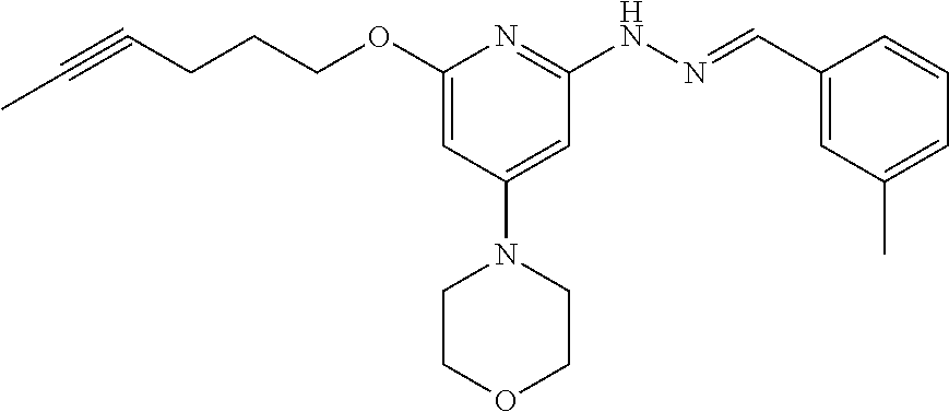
C(C#CC)CCOC1=CC(N2CCOCC2)=CC(NN=CC2=CC(C)=CC=C2)=N1
